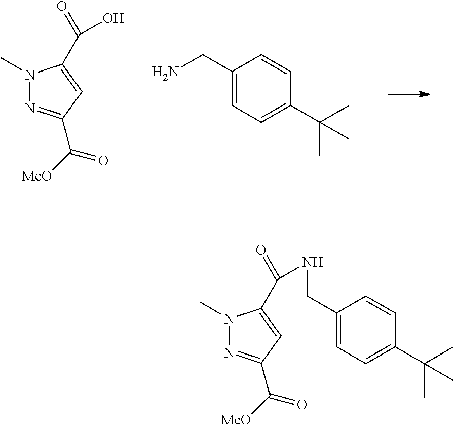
N1(C)N=C(C([MeO])=O)C=C1C(=O)O.C1(CN)=CC=C(C(C)(C)C)C=C1.N1(C)N=C(C([MeO])=O)C=C1C(=O)NCC1=CC=C(C(C)(C)C)C=C1
